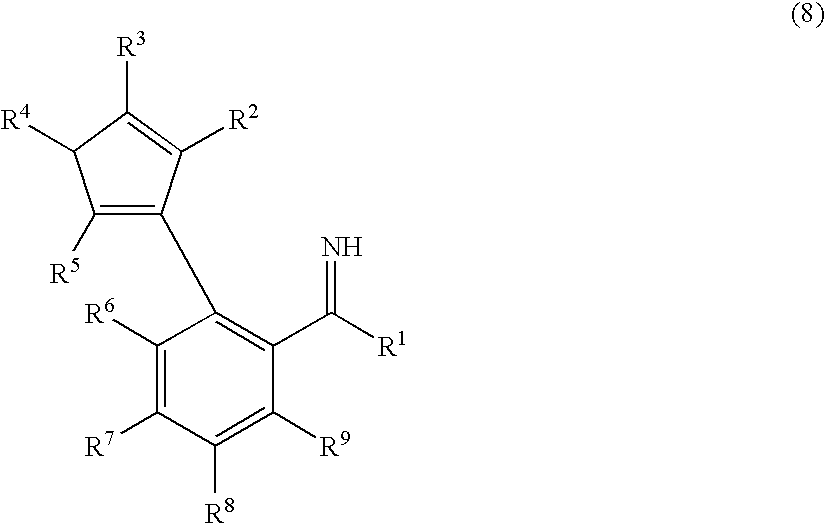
C1([R5])=C(C2=C(C([R1])=N)C([R9])=C([R8])C([R7])=C2[R6])C([R2])=C([R3])C1[R4]
